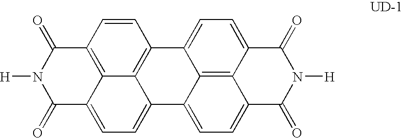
C12=C3C(=CC=C4C3=C(C=C1)C1=CC=C3C5=C1C4=CC=C5C(=O)N([H])C3=O)C(=O)N([H])C2=O
